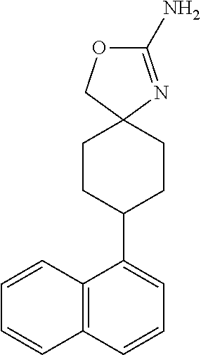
C1=CC2=C(C=C1)C=CC=C2C1CCC2(CC1)N=C(N)OC2
